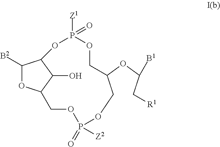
O1P([Z1])(=O)OCC(OC(C[R1])[B1])COP(=O)([Z2])OCC2OC([B2])C1C2O
